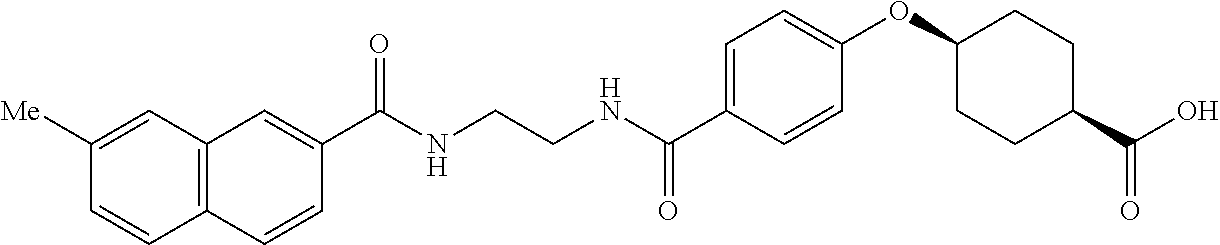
C(NCCNC(C1=CC=C(OC2CCC(C(=O)O)CC2)C=C1)=O)(=O)C1=CC2=C(C=C1)C=CC([Me])=C2
